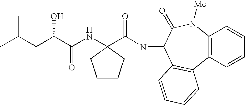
C(C(C)C)C(C(NC1(C(NC2C3=C(C4=C(N([Me])C2=O)C=CC=C4)C=CC=C3)=O)CCCC1)=O)O
